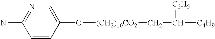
N1=C(N)C=CC(O[(CH2)10CO2]CC([C4H9])[C2H5])=C1
